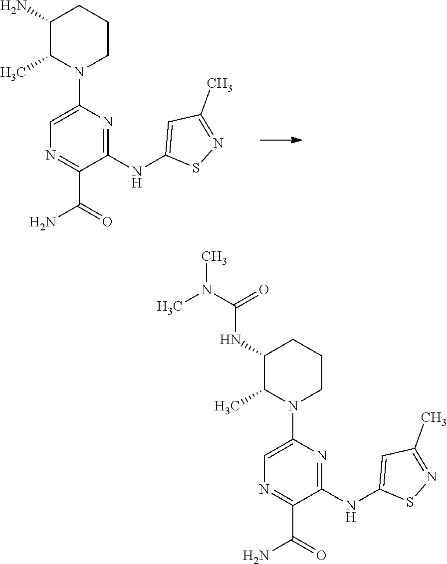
C1(N)C(C)N(C2=CN=C(C(N)=O)C(NC3=CC(C)=NS3)=N2)CCC1.C1(NC(=O)N(C)C)C(C)N(C2=CN=C(C(N)=O)C(NC3=CC(C)=NS3)=N2)CCC1
